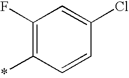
C1=C(Cl)C=CC(*)=C1F
